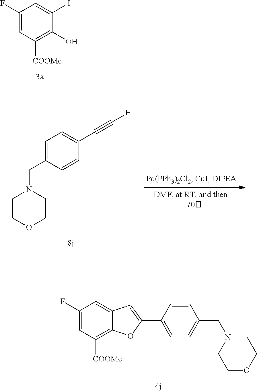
C1(F)=CC([COOMe])=C2C(=C1)C=C(C1=CC=C(CN3CCOCC3)C=C1)O2.C1(F)=CC([COOMe])=C(O)C(I)=C1.N1(CC2=CC=C(C#C[H])C=C2)CCOCC1
